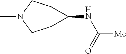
C12C(CN(C)C1)C2NC([Me])=O
